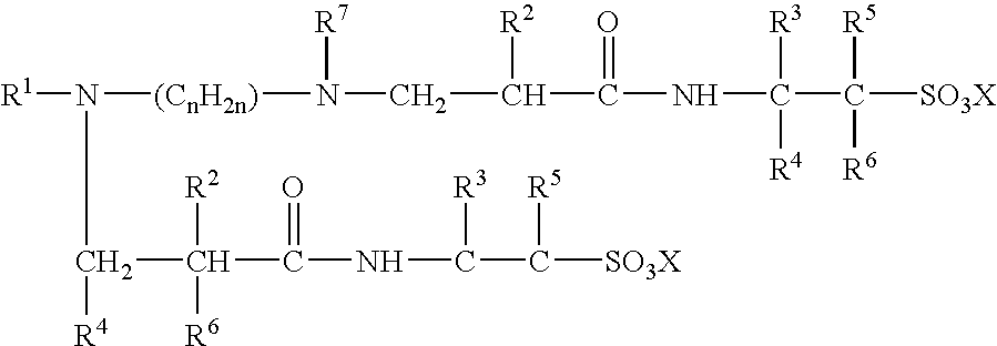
C(C(C(NC(C([SO3X])([R5])[R6])([R3])[R4])=O)[R2])N([(CnH2n)]N([R1])C([R4])C(C(NC(C([SO3X])[R5])[R3])=O)([R2])[R6])[R7]
